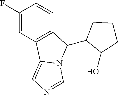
C1(F)=CC2=C(C=C1)C(C1C(O)CCC1)N1C2=CN=C1
